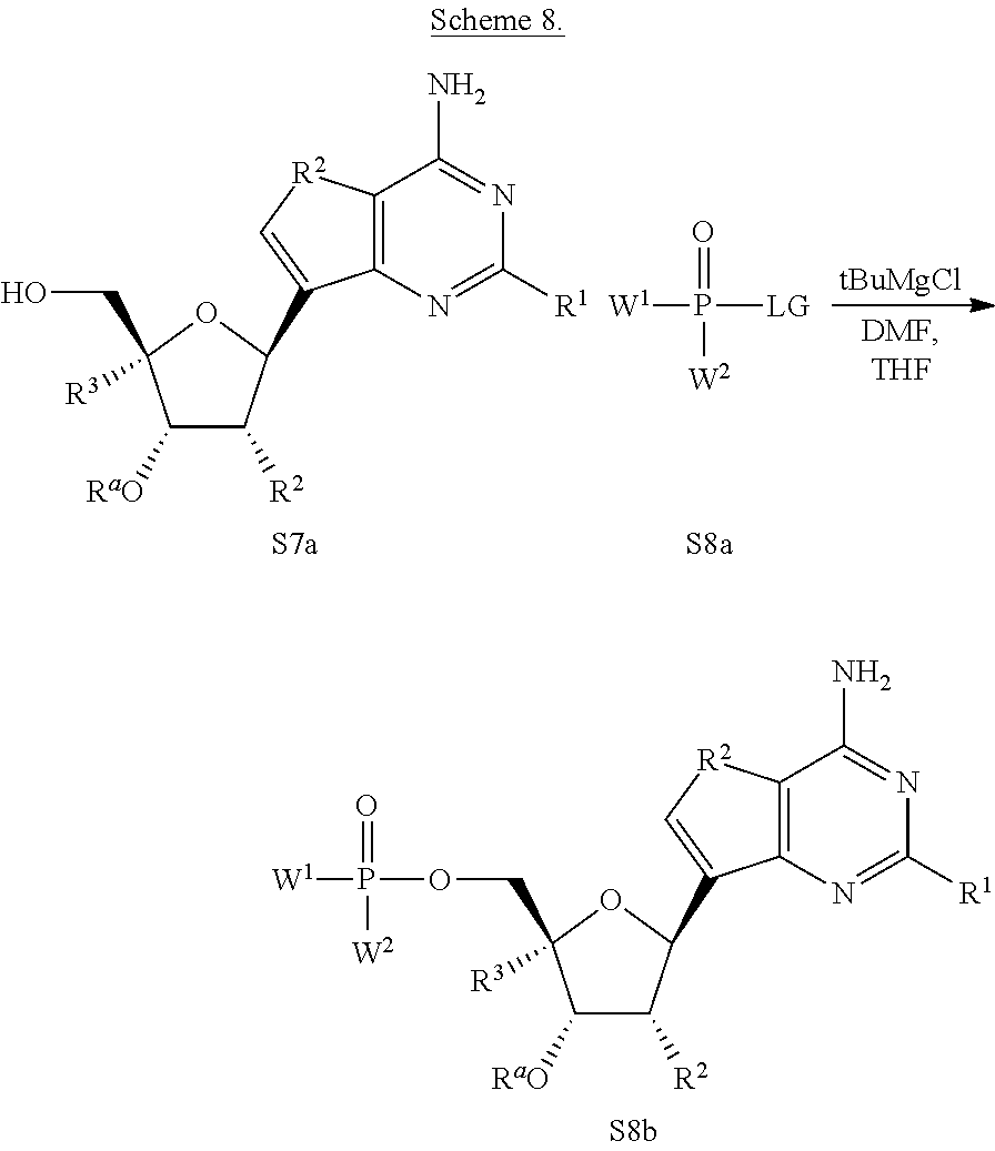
C12=C(N=C([R1])N=C1N)C(C1C([R2])C([RaO])C(CO)([R3])O1)=C[R2]2.[W1]P([LG])(=O)[W2].[tBuMgCl].C12=C(N=C([R1])N=C1N)C(C1C([R2])C([RaO])C(COP([W1])(=O)[W2])([R3])O1)=C[R2]2
